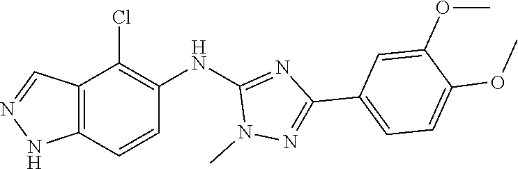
N1(C)N=C(C2=CC=C(OC)C(OC)=C2)N=C1NC1=C(Cl)C2=C(NN=C2)C=C1
